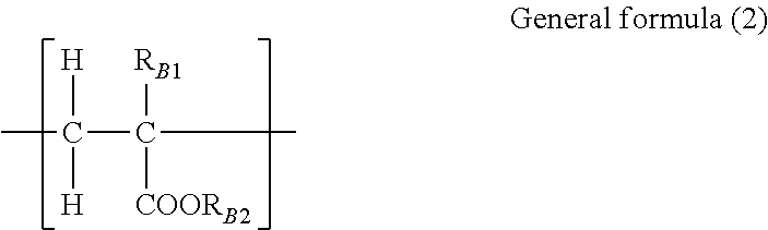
[H]C([H])(C(C)([RB1])[COORB2])C
